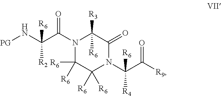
[PG]NC(C(=O)N1C([R3])([R6])C(=O)N(C(C(=O)[R9])([R6])[R4])C([R6])([R6])C1([R6])[R6])([R6])[R2]
